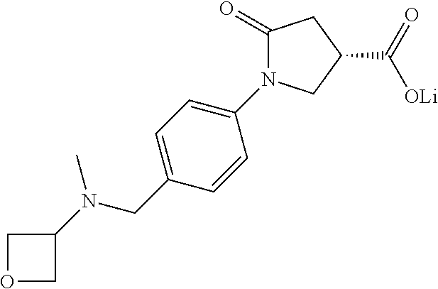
N(CC1=CC=C(N2C(=O)CC(C(=O)[OLi])C2)C=C1)(C1COC1)C
